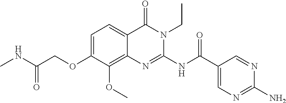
C1=C(OCC(NC)=O)C(OC)=C2C(=C1)C(=O)N(CC)C(NC(C1=CN=C(N)N=C1)=O)=N2
